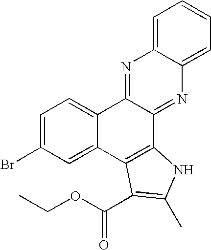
C1=C(Br)C=C2C(=C1)C1=NC3=CC=CC=C3N=C1C1=C2C(C(OCC)=O)=C(C)N1
